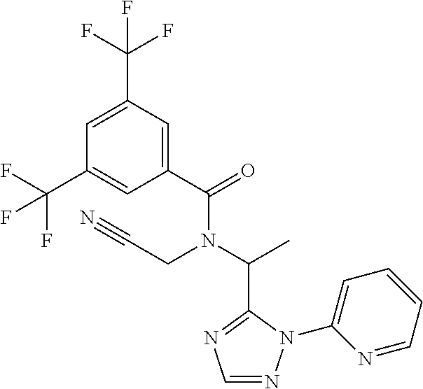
C1(C(=O)N(C(C)C2=NC=NN2C2=CC=CC=N2)CC#N)=CC(C(F)(F)F)=CC(C(F)(F)F)=C1
